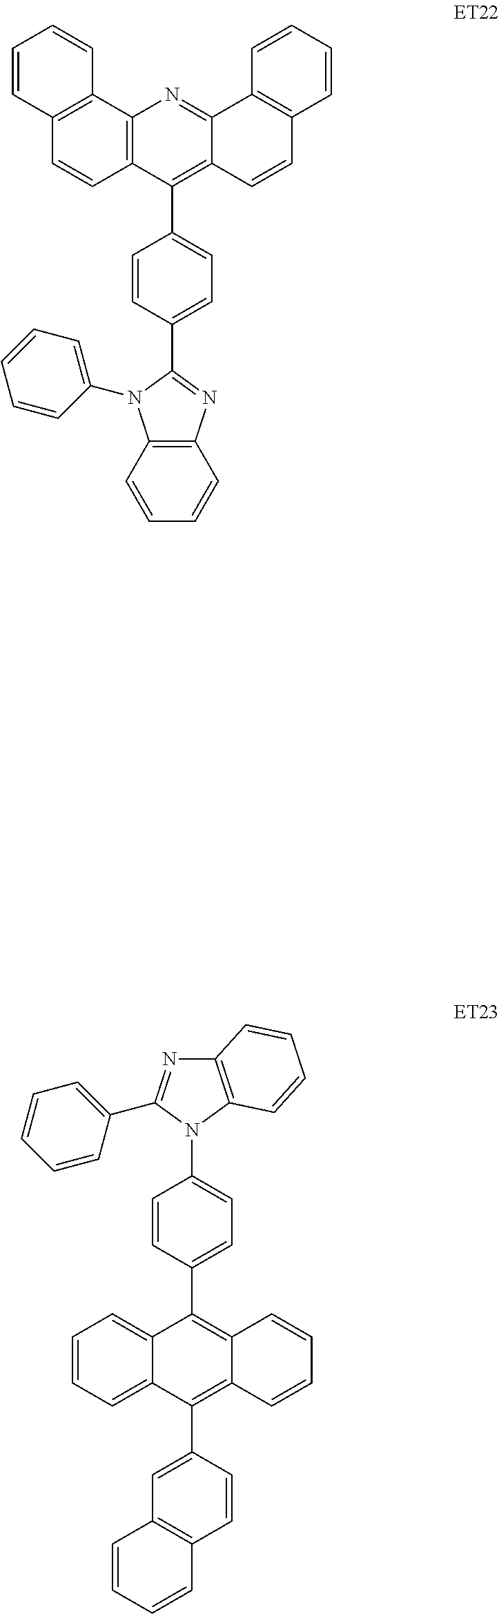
C12=C(N(C3=CC=CC=C3)C(C3=CC=C(C4=C5C=CC6=C(C5=NC5=C4C=CC4=C5C=CC=C4)C=CC=C6)C=C3)=N1)C=CC=C2.C12=C(N(C3=CC=C(C4=C5C=CC=CC5=C(C5=CC6=C(C=C5)C=CC=C6)C5=CC=CC=C45)C=C3)C(C3=CC=CC=C3)=N1)C=CC=C2
